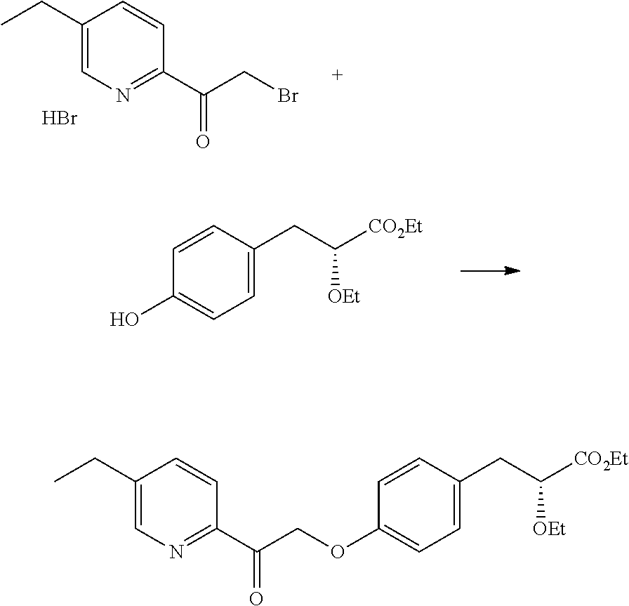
C1=C(CC([CO2Et])[OEt])C=CC(O)=C1.C1(CC)=CN=C(C(CBr)=O)C=C1.Br.C1=CC(CC([CO2Et])[OEt])=CC=C1OCC(C1=NC=C(CC)C=C1)=O
